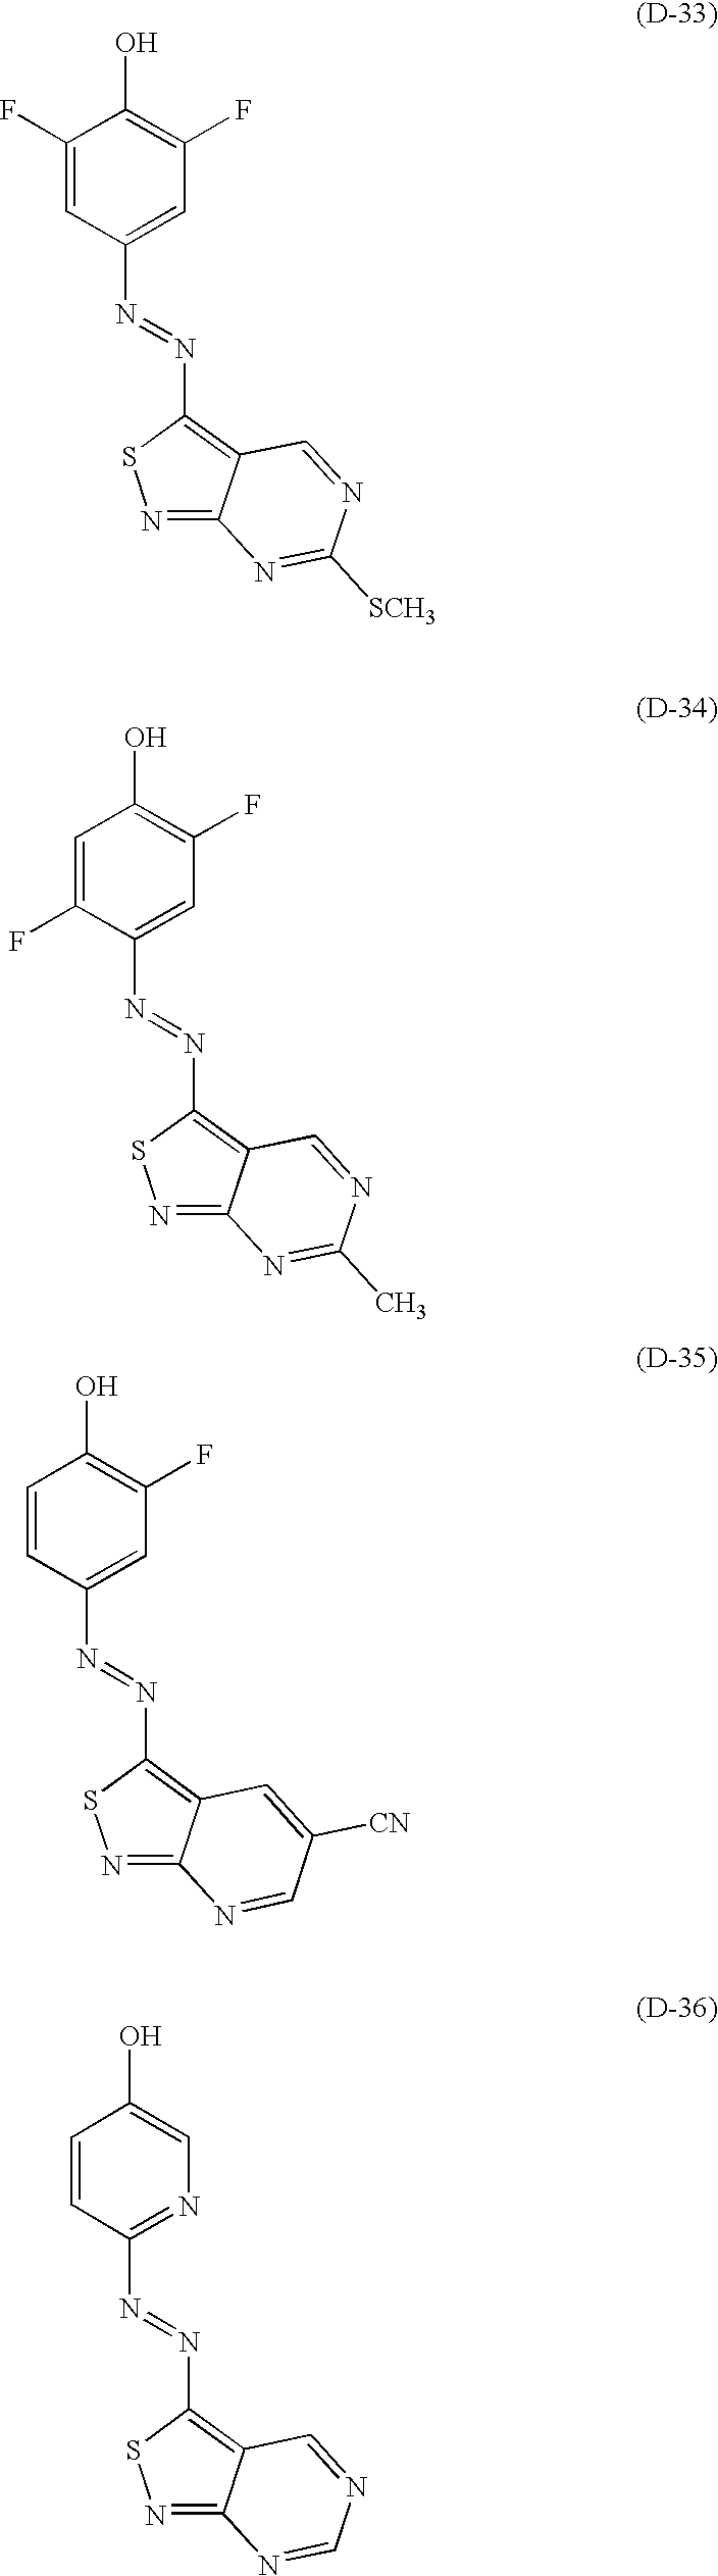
N1=C2C(=C(N=NC3=CC(F)=C(O)C(F)=C3)S1)C=NC([SCH3])=N2.N1=C2C(=C(N=NC3=CC(F)=C(O)C=C3F)S1)C=NC(C)=N2.N1=C2C(=C(N=NC3=CC(F)=C(O)C=C3)S1)C=C([CN])C=N2.N1=C2C(=C(N=NC3=NC=C(O)C=C3)S1)C=NC=N2
